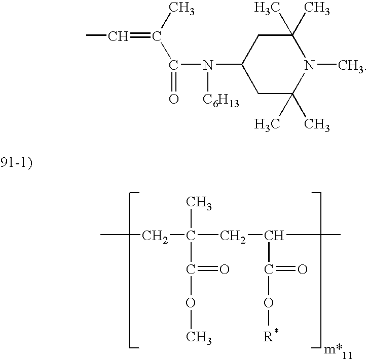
CCC(C)(C(=O)OC)CC(C)C(=O)O[R*].C1C(C)(C)N(C)C(C)(C)CC1N(C(C(=CC)C)=O)[C6H13]
